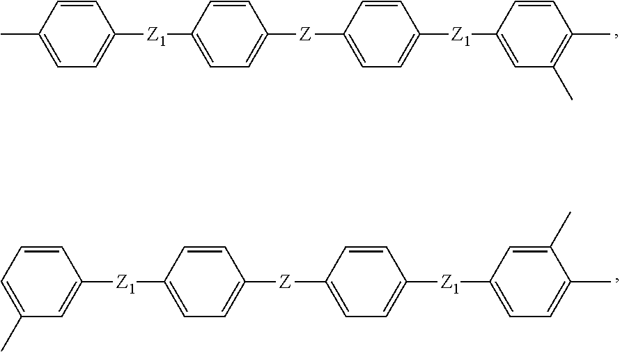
CC1=CC=C([Z1]C2=CC=C([Z]C3=CC=C([Z1]C4=CC(C)=C(C)C=C4)C=C3)C=C2)C=C1.C1=C(C)C=C([Z1]C2=CC=C([Z]C3=CC=C([Z1]C4=CC=C(C)C(C)=C4)C=C3)C=C2)C=C1
